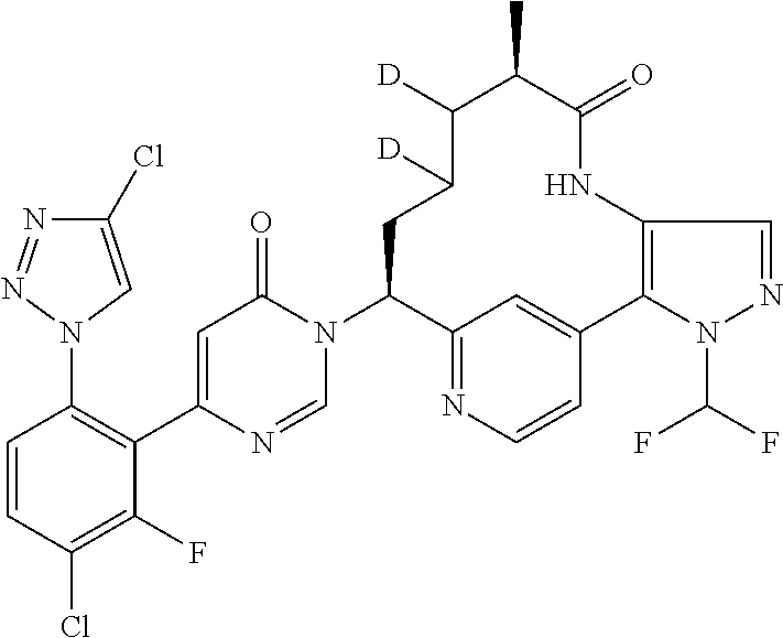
C1(N2C=NC(C3=C(N4C=C(Cl)N=N4)C=CC(Cl)=C3F)=CC2=O)C2=NC=CC(=C2)C2=C(NC(=O)C(C)C([D])C([D])C1)C=NN2C(F)F
